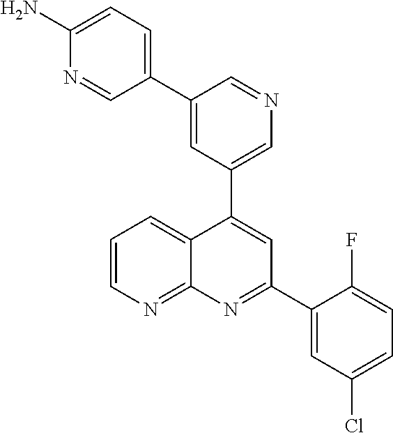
C1=C(C2=CC=C(N)N=C2)C=NC=C1C1=CC(C2=CC(Cl)=CC=C2F)=NC2=NC=CC=C12
